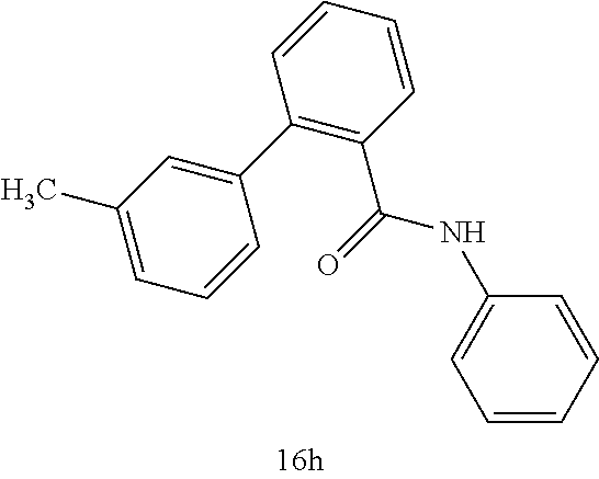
C1(C2=CC(C)=CC=C2)=C(C(=O)NC2=CC=CC=C2)C=CC=C1
